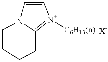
C1=C[N+]([C6H13(n)])=C2N1CCCC2
